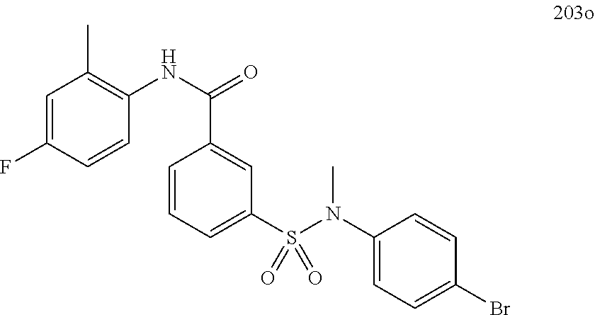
C1=C(F)C=CC(NC(=O)C2=CC(S(N(C)C3=CC=C(Br)C=C3)(=O)=O)=CC=C2)=C1C
